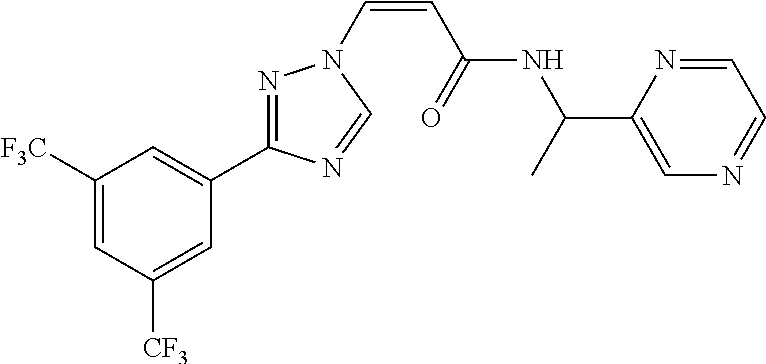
C1([F3C])=CC([CF3])=CC(C2=NN(C=CC(NC(C3=CN=CC=N3)C)=O)C=N2)=C1
